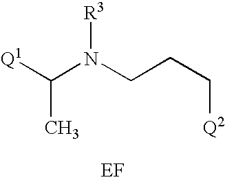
[Q1]C(N(CCC[Q2])[R3])C
